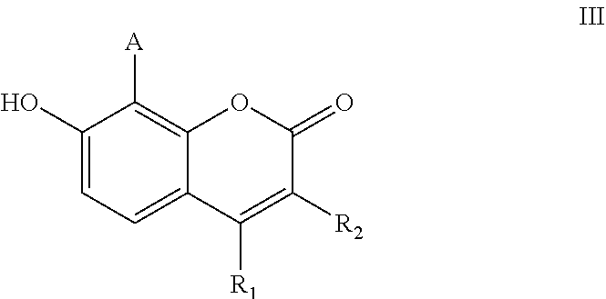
C1(O)=CC=C2C(=C1[A])OC(=O)C([R2])=C2[R1]
